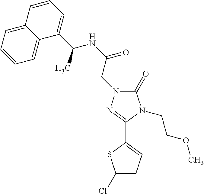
C1(=O)N(CC(NC(C2=CC=CC3=CC=CC=C23)C)=O)N=C(C2=CC=C(Cl)S2)N1CCOC
